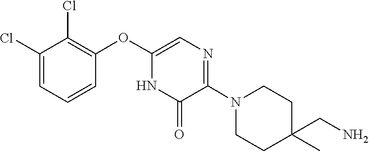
C1C(C)(CN)CCN(C2=NC=C(OC3=C(Cl)C(Cl)=CC=C3)NC2=O)C1
